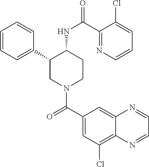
C1=CC=C(C2CN(C(C3=CC(Cl)=C4C(=C3)N=CC=N4)=O)CCC2NC(=O)C2=NC=CC=C2Cl)C=C1
